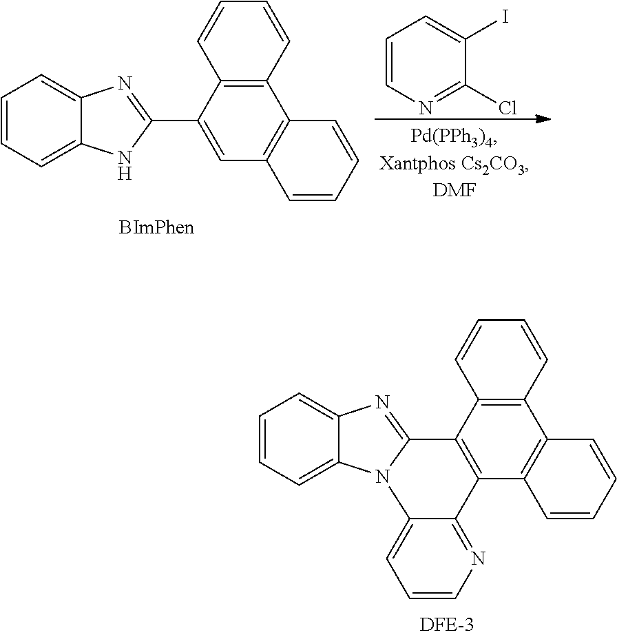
C1=CC2=C(C=C1)C(C1=NC3=CC=CC=C3N1)=CC1=C2C=CC=C1.C1=CN=C(Cl)C(I)=C1.C1=CC2=C(C=C1)C1=C(C3=C2C=CC=C3)C2=NC=CC=C2N2C1=NC1=CC=CC=C12
